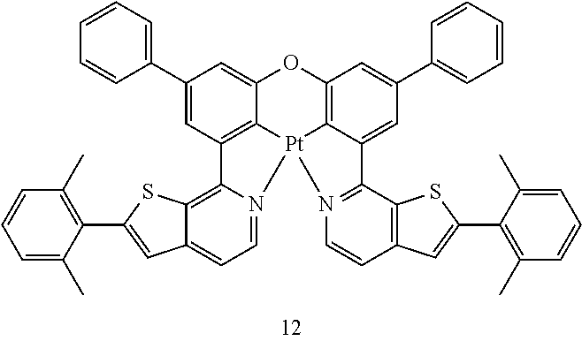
C1(C2=CC=CC=C2)=CC2=C3C(=C1)OC1=C4C(=CC(C5=CC=CC=C5)=C1)C1=N(C=CC5=C1SC(C1=C(C)C=CC=C1C)=C5)[Pt]34N1=CC=C3C(=C21)SC(C1=C(C)C=CC=C1C)=C3
